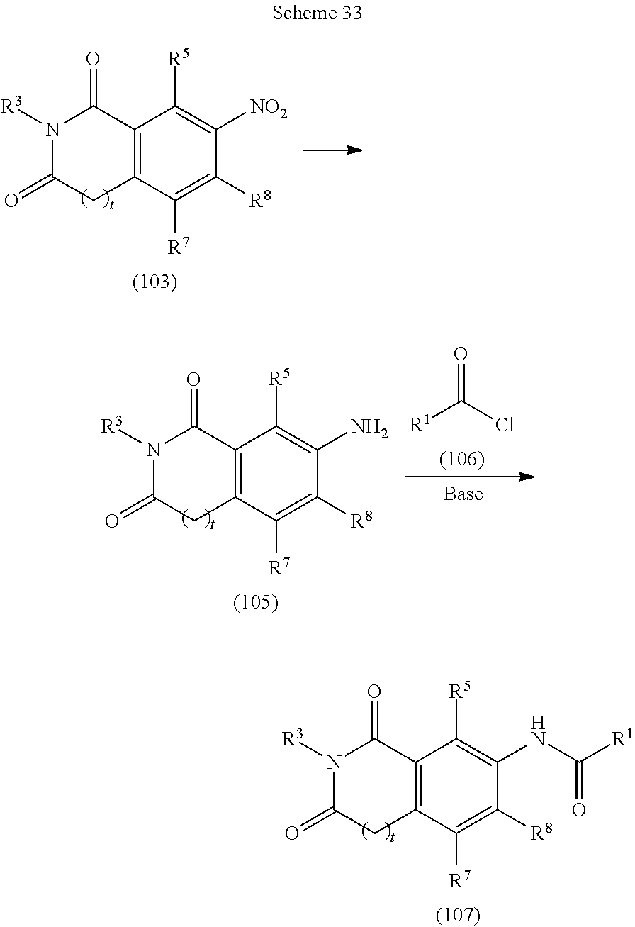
[R1]C(Cl)=O.C12=C(C([R7])=C([R8])C(N)=C1[R5])CC(=O)N([R3])C2=O.C12=C(C([R7])=C([R8])C(NC([R1])=O)=C1[R5])CC(=O)N([R3])C2=O.C12=C(C([R7])=C([R8])C([NO2])=C1[R5])CC(=O)N([R3])C2=O
